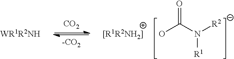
OC(N([R2])[R1])=O.[[R1R2NH2]].[CO2].[-CO2].[WR1R2NH]
